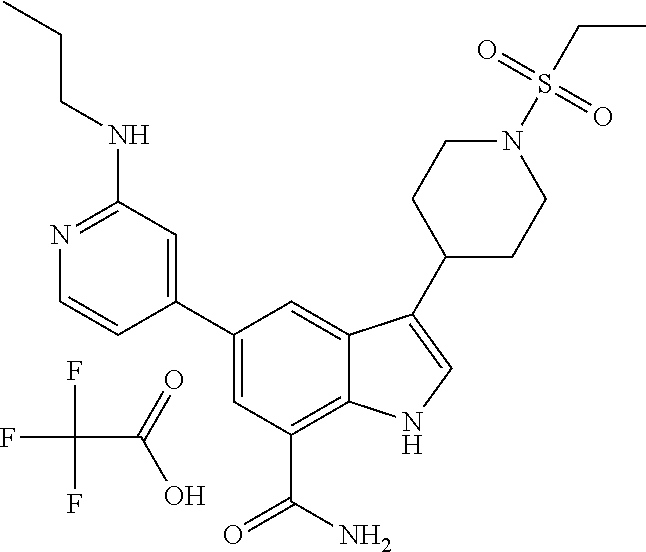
FC(F)(F)C(=O)O.C1=C(C2=CC(NCCC)=NC=C2)C=C2C(=C1C(N)=O)NC=C2C1CCN(S(CC)(=O)=O)CC1
